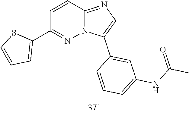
C1(C2=CC=CS2)=NN2C(=NC=C2C2=CC(NC(=O)C)=CC=C2)C=C1
